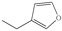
CCC1=COC=C1
